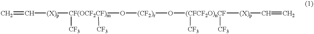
C=C[(X)p][CF(OCF2CF)m]([CF3])([CF3])O[(CF2)r]O[(CFCF2O)nCF]([CF3])([CF3])[(X)p]C=C
